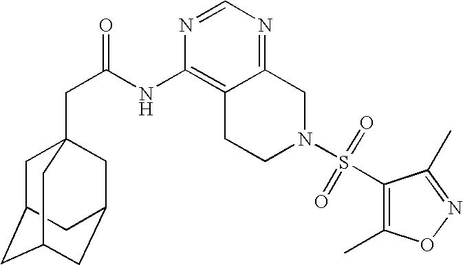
C1C2CC3CC(CC1(CC(=O)NC1=C4C(=NC=N1)CN(S(C1=C(C)ON=C1C)(=O)=O)CC4)C3)C2
